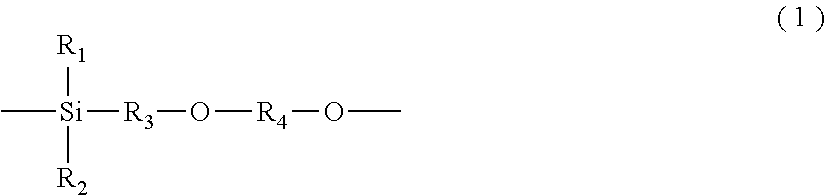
[Si]([R1])(C)([R2])[R3]O[R4]OC
